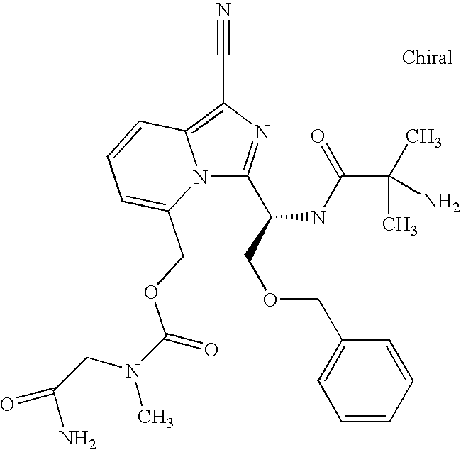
N12C(C(COCC3=CC=CC=C3)NC(C(C)(N)C)=O)=NC(C#N)=C1C=CC=C2COC(=O)N(CC(=O)N)C
